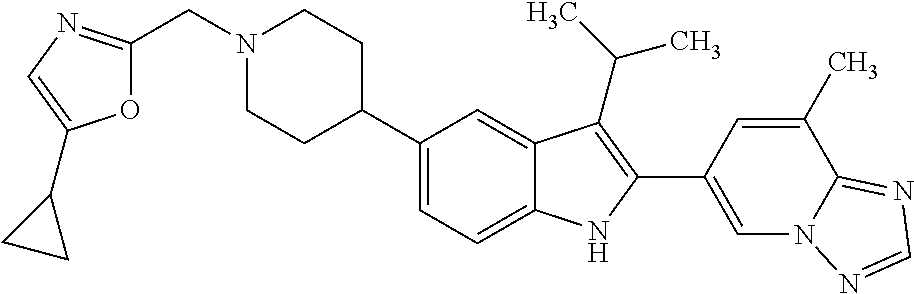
N1(CC2=NC=C(C3CC3)O2)CCC(C2=CC=C3C(=C2)C(C(C)C)=C(C2=CN4C(=NC=N4)C(C)=C2)N3)CC1
